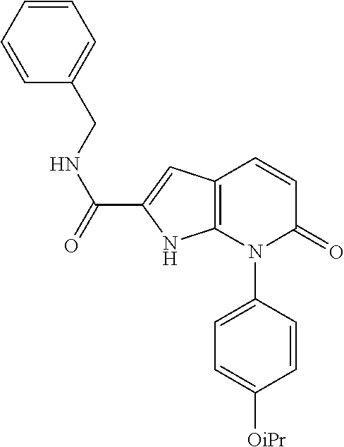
C1=CC(N2C(=O)C=CC3=C2NC(C(=O)NCC2=CC=CC=C2)=C3)=CC=C1[OiPr]
